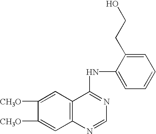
C1([CH3O])=CC2=C(C=C1[CH3O])C(NC1=CC=CC=C1CCO)=NC=N2
